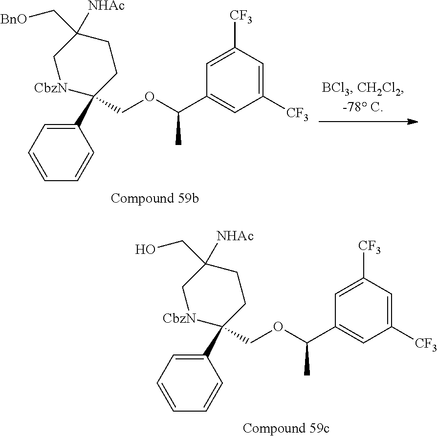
C1(C2(COC(C3=CC([CF3])=CC([CF3])=C3)C)CCC(C[BnO])([NHAc])C[CbzN]2)=CC=CC=C1.C1(C2(COC(C3=CC([CF3])=CC([CF3])=C3)C)CCC(CO)([NHAc])C[CbzN]2)=CC=CC=C1
